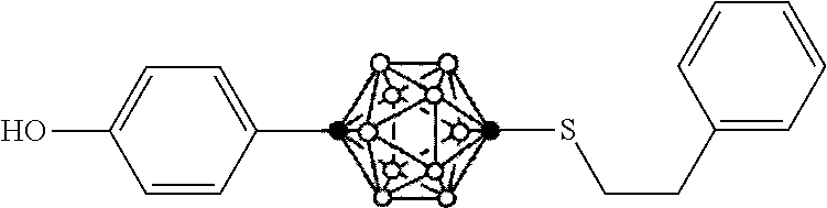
C1=CC(C)=CC=C1O.CSCCC1=CC=CC=C1
